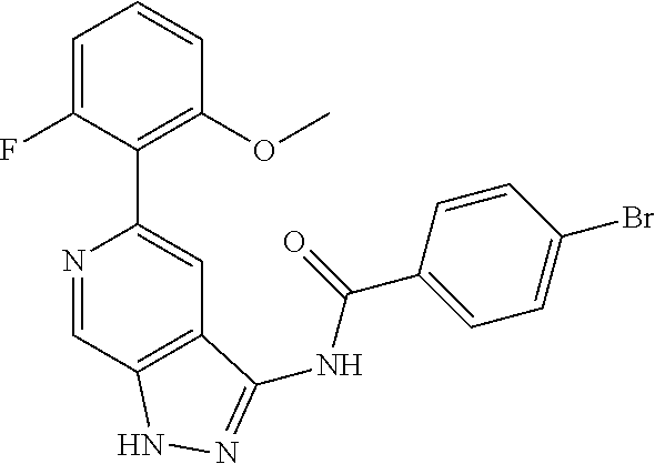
N1=CC2=C(C=C1C1=C(OC)C=CC=C1F)C(NC(C1=CC=C(Br)C=C1)=O)=NN2
